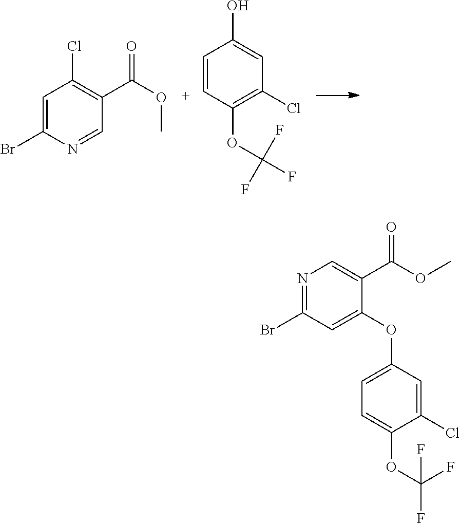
C1=C(Br)N=CC(C(OC)=O)=C1Cl.ClC1=C(OC(F)(F)F)C=CC(O)=C1.O(C1=CC(Br)=NC=C1C(OC)=O)C1=CC=C(OC(F)(F)F)C(Cl)=C1
